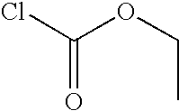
ClC(OCC)=O
